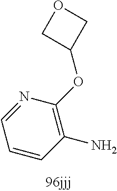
C1=CC(N)=C(OC2COC2)N=C1
